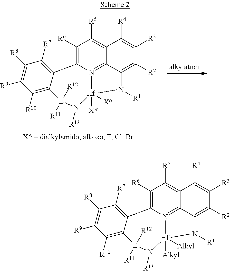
C1([R6])=C2N3=C4C(=C1[R5])C([R4])=C([R3])C([R2])=C4N([R1])[Hf]3([X*])([X*])N([R13])[E]([R11])([R12])C1=C([R10])C([R9])=C([R8])C([R7])=C21.C1([R6])=C2N3=C4C(=C1[R5])C([R4])=C([R3])C([R2])=C4N([R1])[Hf]3([Alkyl])([Alkyl])N([R13])[E]([R11])([R12])C1=C([R10])C([R9])=C([R8])C([R7])=C21
